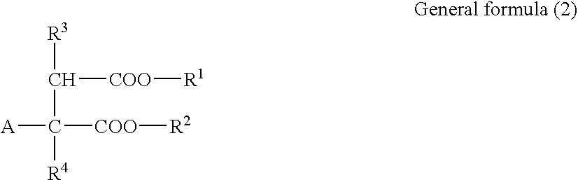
C([R3])(C([COO][R2])([A])[R4])[COO][R1]
